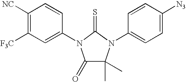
C1(=O)C(C)(C)N(C2=CC=C([N3])C=C2)C(=S)N1C1=CC([F3C])=C([NC])C=C1
